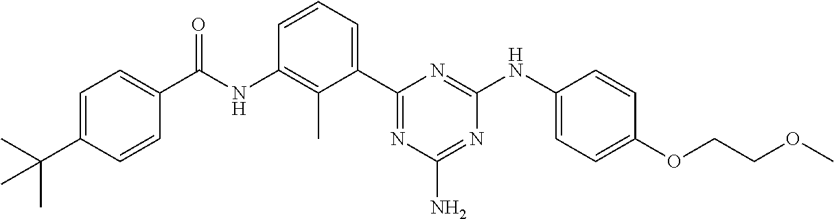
N(C1=C(C)C(C2=NC(N)=NC(NC3=CC=C(OCCOC)C=C3)=N2)=CC=C1)C(=O)C1=CC=C(C(C)(C)C)C=C1
